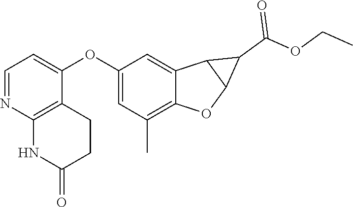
C1(OC2=CC=NC3=C2CCC(=O)N3)=CC(C)=C2C(=C1)C1C(O2)C1C(OCC)=O
